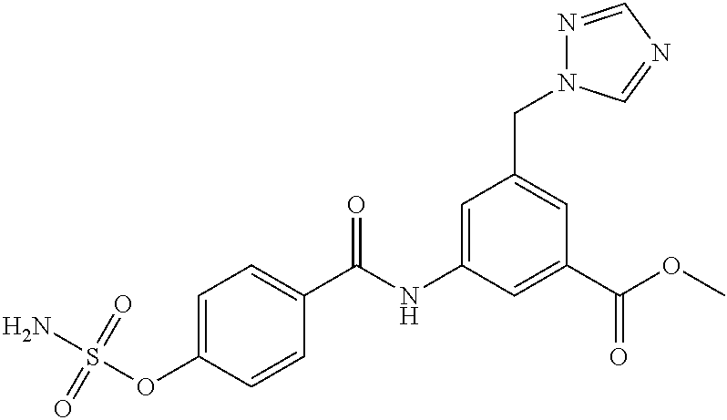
NS(OC1=CC=C(C(NC2=CC(CN3N=CN=C3)=CC(C(OC)=O)=C2)=O)C=C1)(=O)=O
